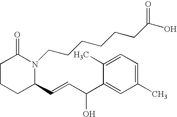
C1CCC(C=CC(C2=CC(C)=CC=C2C)O)N(CCCCCCC(O)=O)C1=O
